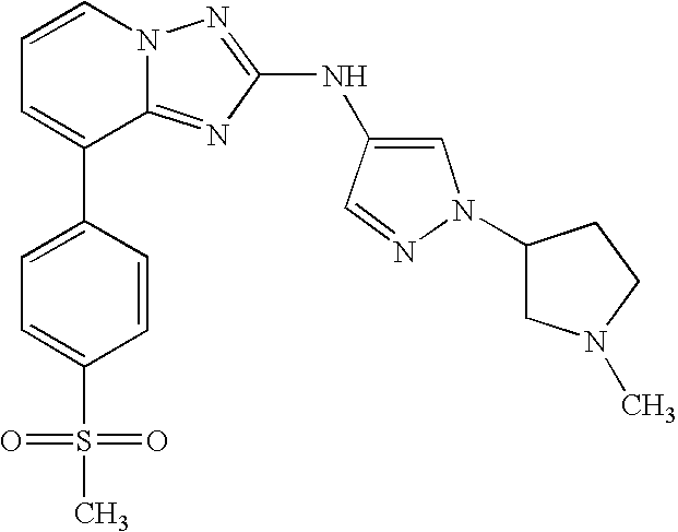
C1=CN2C(=NC(NC3=CN(C4CN(C)CC4)N=C3)=N2)C(C2=CC=C(S(=O)(=O)C)C=C2)=C1
